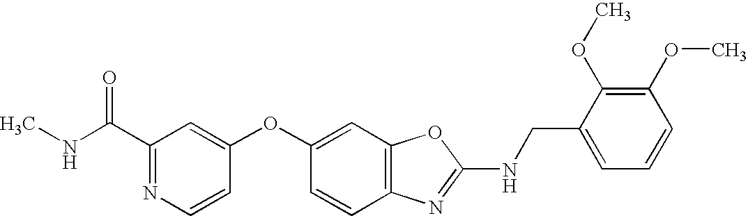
C1(C(NC)=O)=NC=CC(OC2=CC3=C(C=C2)N=C(NCC2=CC=CC(OC)=C2OC)O3)=C1
